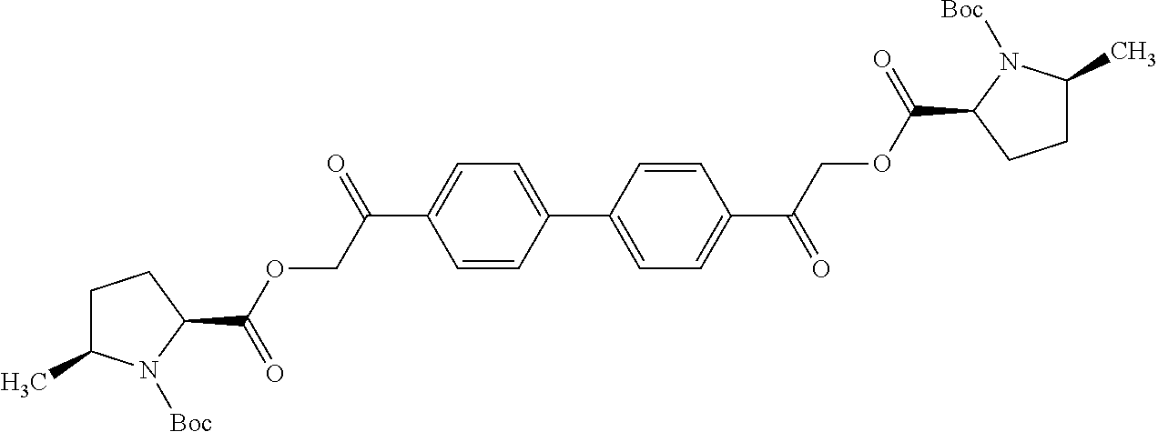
C1C(C)N([Boc])C(C(OCC(C2=CC=C(C3=CC=C(C(COC(=O)C4N([Boc])C(C)CC4)=O)C=C3)C=C2)=O)=O)C1
